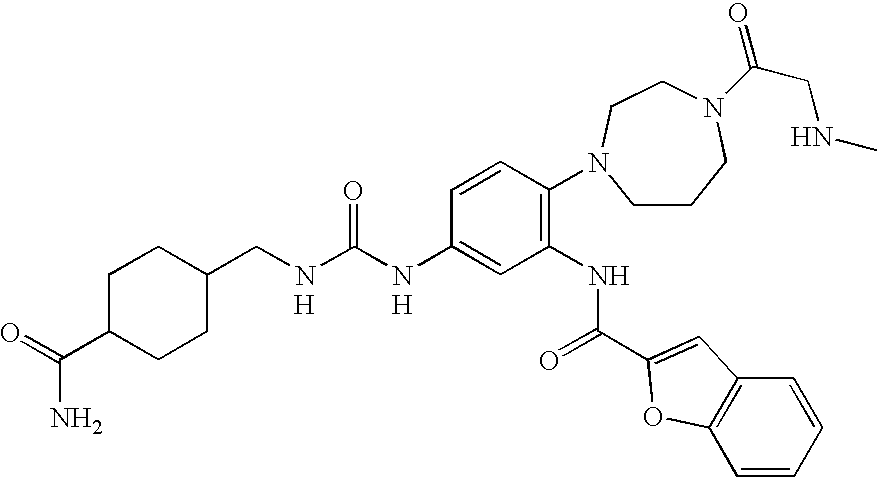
C(C1CCC(C(=O)N)CC1)NC(NC1=CC(NC(=O)C2=CC3=C(C=CC=C3)O2)=C(N2CCCN(C(CNC)=O)CC2)C=C1)=O.[H].[H]
